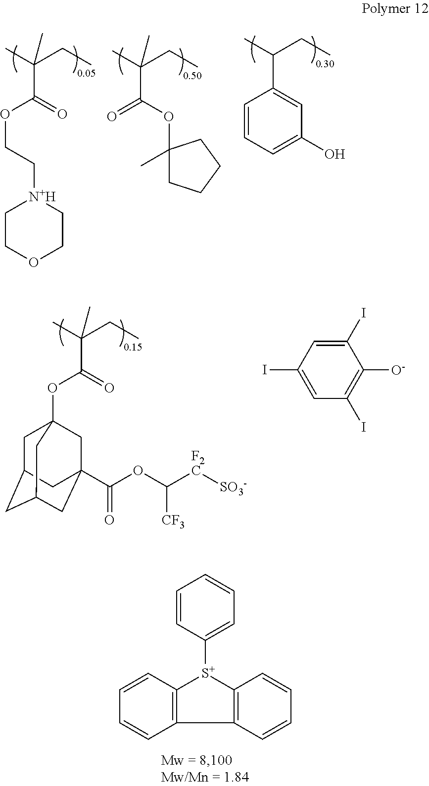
C12=C([S+](C3=CC=CC=C3)C3=C1C=CC=C3)C=CC=C2.[N+H]1(CCOC(C(C)(CC)C)=O)CCOCC1.C1(OC(C(C)(CC)C)=O)(C)CCCC1.C1(C(C)CC)=CC(O)=CC=C1.O=C(C(C)(CC)C)OC12CC3CC(CC(C(OC([F2C][SO3-])[CF3])=O)(C1)C3)C2.C1(I)=CC(I)=CC(I)=C1[O-]
